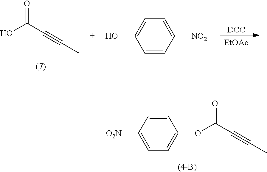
O=C(C#CC)O.[DCC].[EtOAc].C1([NO2])=CC=C(O)C=C1.C1(OC(C#CC)=O)=CC=C([O2N])C=C1
